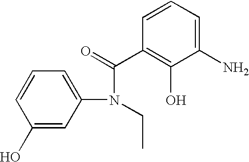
C1(N)=CC=CC(C(=O)N(C2=CC=CC(O)=C2)CC)=C1O
